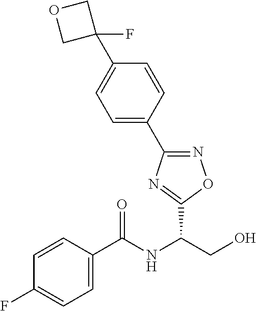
C(NC(CO)C1=NC(C2=CC=C(C3(F)COC3)C=C2)=NO1)(=O)C1=CC=C(F)C=C1
